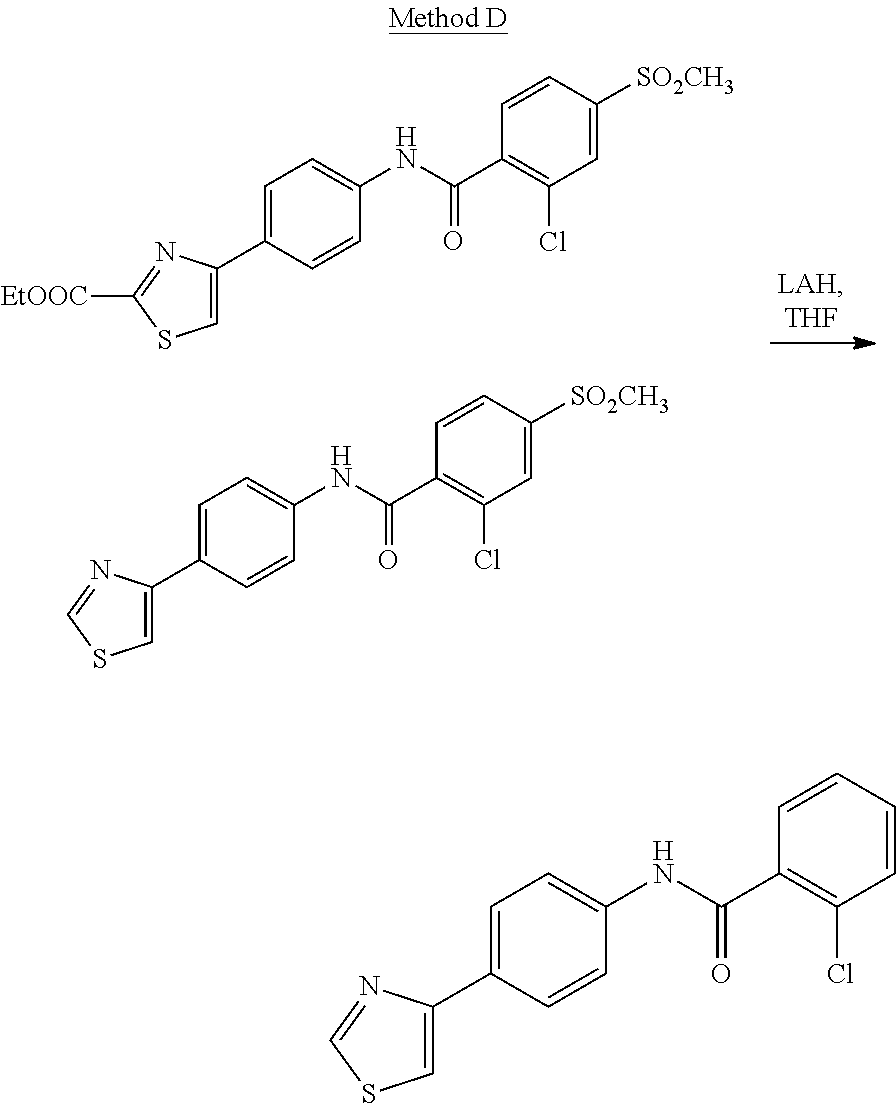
C1=C(C2=CSC([EtOOC])=N2)C=CC(NC(C2=C(Cl)C=C([SO2CH3])C=C2)=O)=C1.C1=C(C2=CSC=N2)C=CC(NC(C2=C(Cl)C=C([SO2CH3])C=C2)=O)=C1.C1=C(C2=CSC=N2)C=CC(NC(C2=C(Cl)C=CC=C2)=O)=C1
